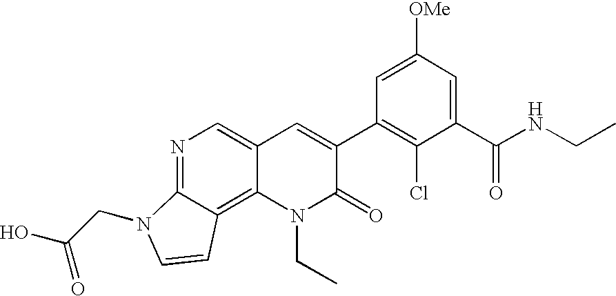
N1=C2C(=C3C(=C1)C=C(C1=C(Cl)C(C(NCC)=O)=CC([OMe])=C1)C(=O)N3CC)C=CN2CC(O)=O
